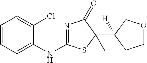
C1(NC2=NC(=O)C(C3([H])CCOC3)(C)S2)=CC=CC=C1Cl
